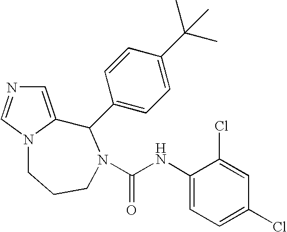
C1=C2N(C=N1)CCCN(C(NC1=CC=C(Cl)C=C1Cl)=O)C2C1=CC=C(C(C)(C)C)C=C1
